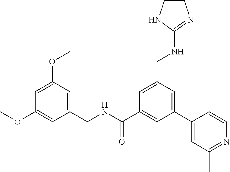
C1(CNC(C2=CC(C3=CC(C)=NC=C3)=CC(CNC3=NCCN3)=C2)=O)=CC(OC)=CC(OC)=C1
